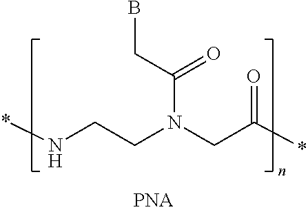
BCC(N(CC(*)=O)CCN*)=O
